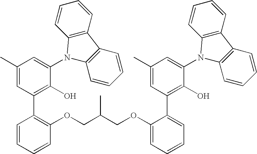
C1(C)=CC(C2=C(OCC(COC3=CC=CC=C3C3=C(O)C(N4C5=C(C6=C4C=CC=C6)C=CC=C5)=CC(C)=C3)C)C=CC=C2)=C(O)C(N2C3=C(C4=C2C=CC=C4)C=CC=C3)=C1
